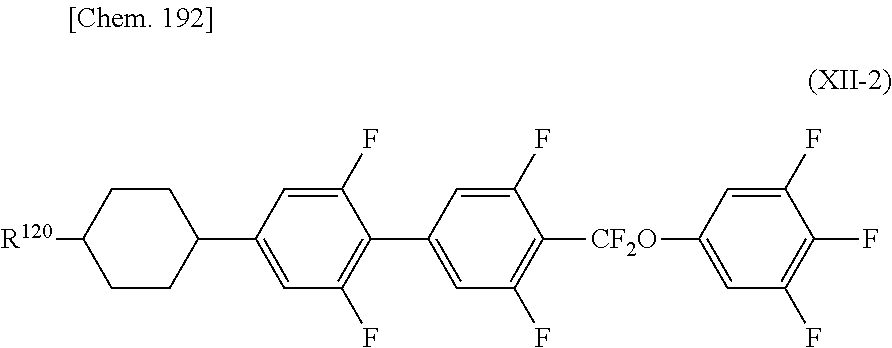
C1(F)=CC(C2=C(F)C=C(C3CCC([R120])CC3)C=C2F)=CC(F)=C1[CF2O]C1=CC(F)=C(F)C(F)=C1
